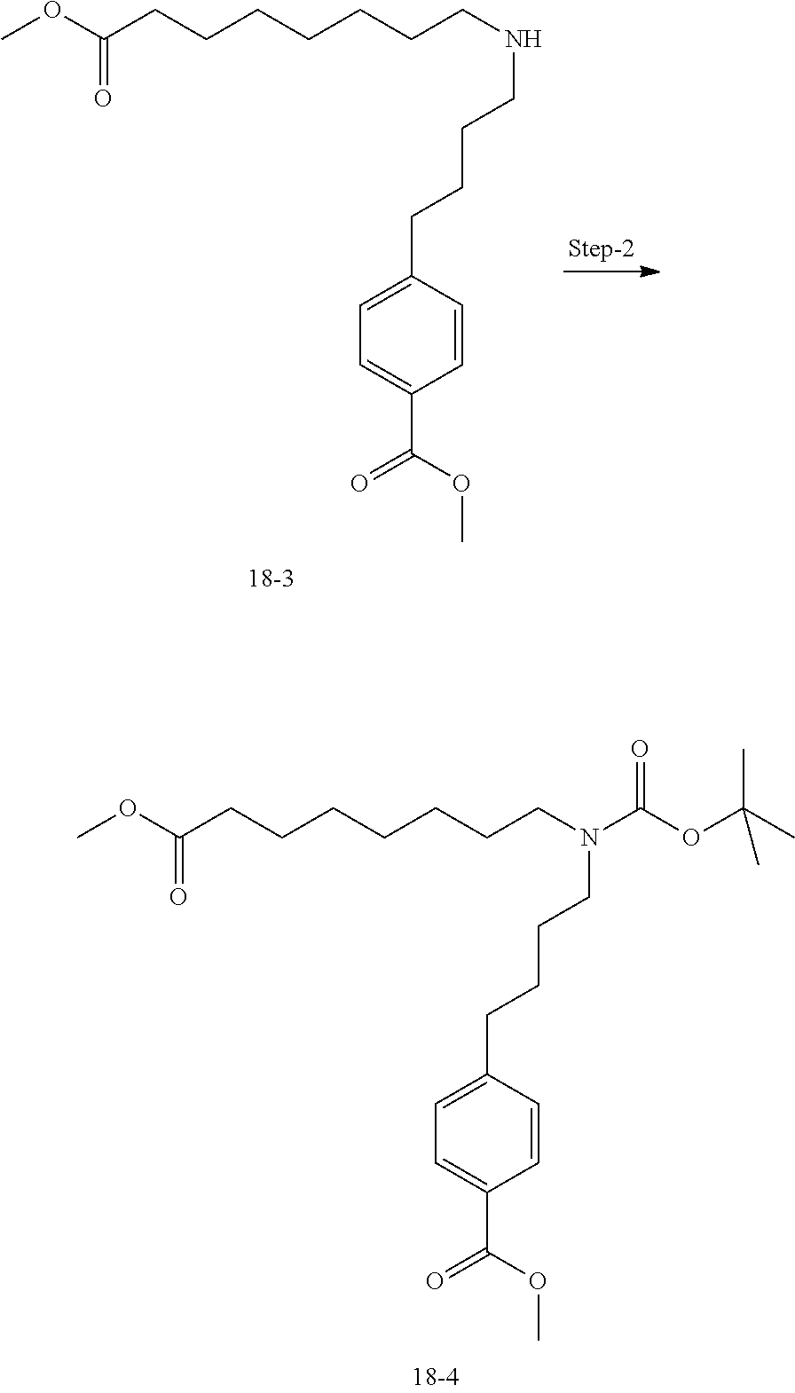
COC(CCCCCCCNCCCCC1=CC=C(C(OC)=O)C=C1)=O.COC(CCCCCCCN(CCCCC1=CC=C(C(OC)=O)C=C1)C(OC(C)(C)C)=O)=O
